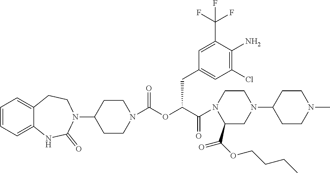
C12=CC=CC=C1NC(=O)N(C1CCN(C(OC(C(=O)N3CCN(C4CCN(C)CC4)CC3C(OCCCC)=O)CC3=CC(Cl)=C(N)C(C(F)(F)F)=C3)=O)CC1)CC2
